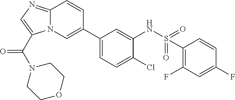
N12C(=NC=C1C(N1CCOCC1)=O)C=CC(C1=CC=C(Cl)C(NS(=O)(=O)C3=C(F)C=C(F)C=C3)=C1)=C2
